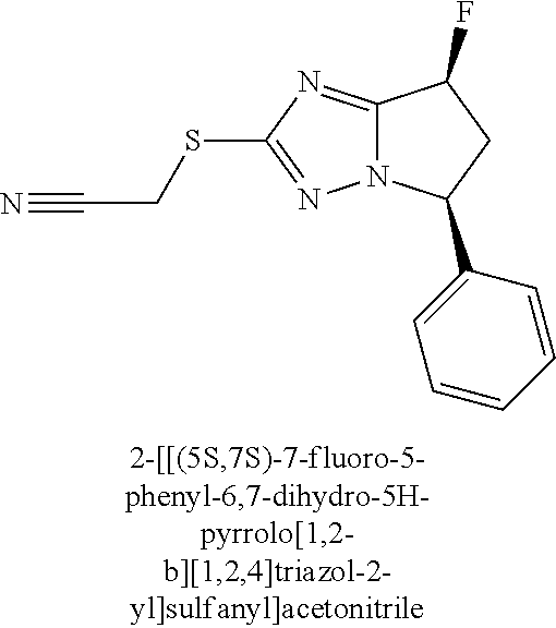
C12=NC(SCC#N)=NN1C(C1=CC=CC=C1)CC2F
